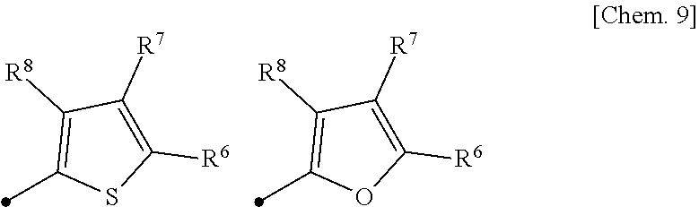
C1([R6])=C([R7])C([R8])=C(C)S1.C1([R6])=C([R7])C([R8])=C(C)O1
